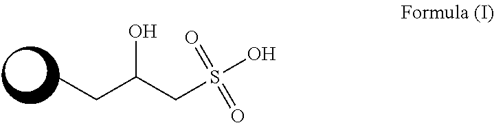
CCC(CS(O)(=O)=O)O
